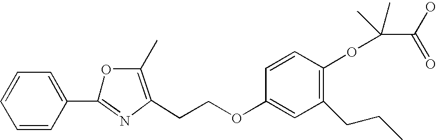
C1=C(C2=NC(CCOC3=CC(CCC)=C(OC(C(=O)O)(C)C)C=C3)=C(C)O2)C=CC=C1
